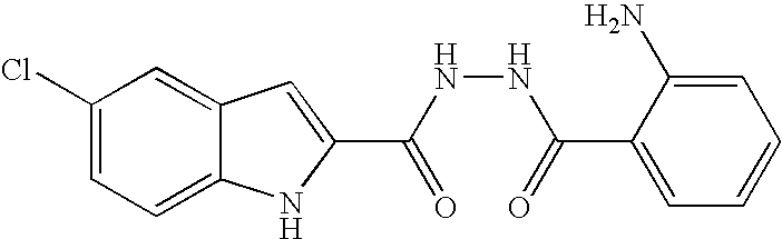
C12=CC=C(Cl)C=C1C=C(C(NNC(=O)C1=CC=CC=C1N)=O)N2
